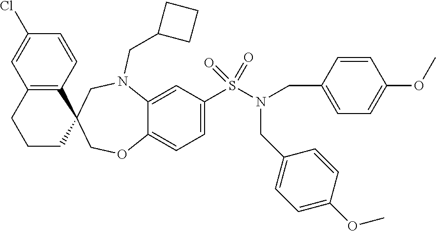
C1CC2(C3=C(C1)C=C(Cl)C=C3)COC1=CC=C(S(N(CC3=CC=C(OC)C=C3)CC3=CC=C(OC)C=C3)(=O)=O)C=C1N(CC1CCC1)C2
